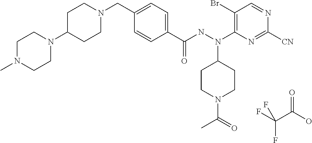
FC(C(O)=O)(F)F.N1(C2CCN(CC3=CC=C(C(NN(C4=C(Br)C=NC([CN])=N4)C4CCN(C(=O)C)CC4)=O)C=C3)CC2)CCN(C)CC1
